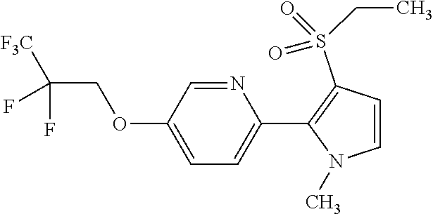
N1=CC(OCC(F)(F)[F3C])=CC=C1C1=C(S(CC)(=O)=O)C=CN1C
